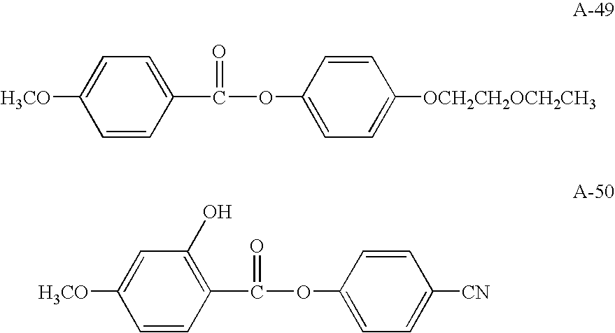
[H3CO]C1=CC=C(C(OC2=CC=C([OCH2CH2OCH2CH3])C=C2)=O)C=C1.[H3CO]C1=CC(O)=C(C(OC2=CC=C([CN])C=C2)=O)C=C1
